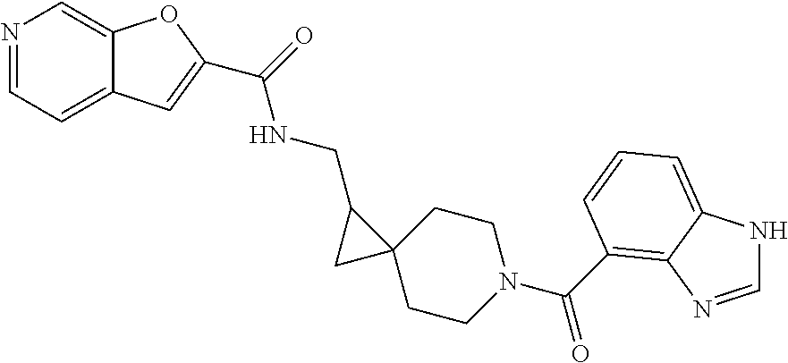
C1CC2(CCN1C(=O)C1=C3C(=CC=C1)NC=N3)C(CNC(=O)C1=CC3=CC=NC=C3O1)C2
